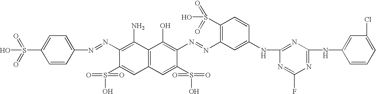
C12=C(C=C(S(=O)(=O)O)C(N=NC3=C(S(=O)(=O)O)C=CC(NC4=NC(NC5=CC(Cl)=CC=C5)=NC(F)=N4)=C3)=C1O)C=C(S(=O)(=O)O)C(N=NC1=CC=C(S(=O)(=O)O)C=C1)=C2N
